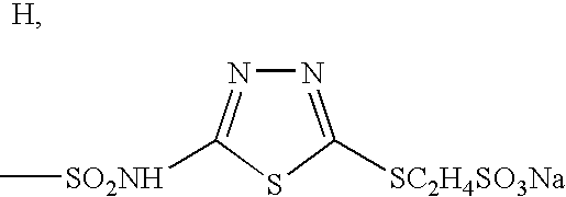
N1=C([SC2H4SO3Na])SC([SO2NH]C)=N1
